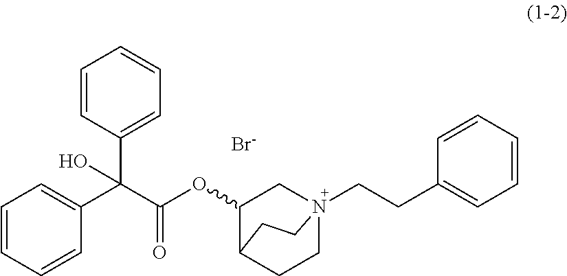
[Br-].C1=CC(C(C(OC2CN3(CCC4=CC=CC=C4)CCC2CC3)=O)(C2=CC=CC=C2)O)=CC=C1
